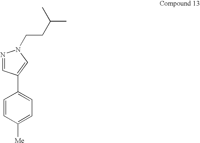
C1=CC([Me])=CC=C1C1=CN(CCC(C)C)N=C1
